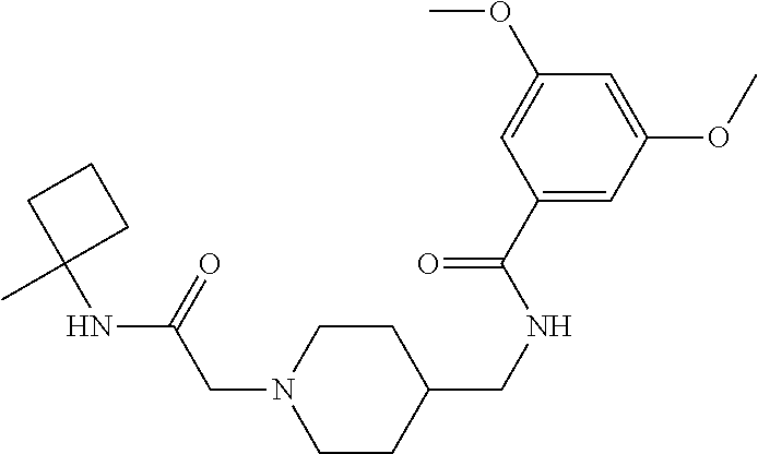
CC1(NC(CN2CCC(CNC(C3=CC(OC)=CC(OC)=C3)=O)CC2)=O)CCC1
